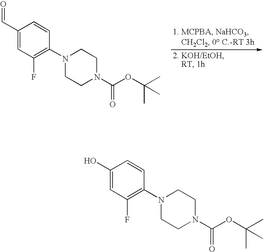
C1CN(C(OC(C)(C)C)=O)CCN1C1=C(F)C=C(C=O)C=C1.C1CN(C(OC(C)(C)C)=O)CCN1C1=C(F)C=C(O)C=C1
